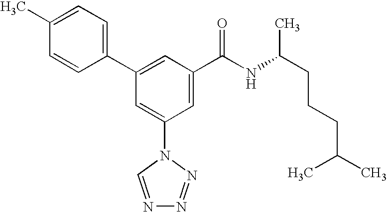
C1(C2=CC(C(NC(CCCC(C)C)C)=O)=CC(N3C=NN=N3)=C2)=CC=C(C)C=C1
